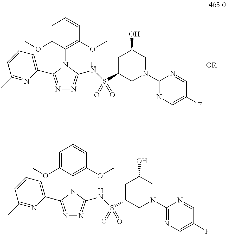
N1=C(C2=CC=CC(C)=N2)N(C2=C(OC)C=CC=C2OC)C(NS(C2CN(C3=NC=C(F)C=N3)CC(O)C2)(=O)=O)=N1.[OR].N1=C(C2=CC=CC(C)=N2)N(C2=C(OC)C=CC=C2OC)C(NS(C2CN(C3=NC=C(F)C=N3)CC(O)C2)(=O)=O)=N1
